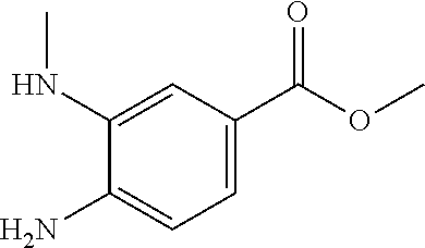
C1(NC)=CC(C(OC)=O)=CC=C1N
